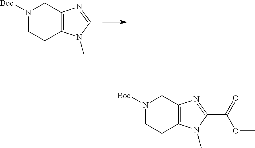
[Boc]N1CCC2=C(C1)N=CN2C.[Boc]N1CCC2=C(C1)N=C(C(=O)OC)N2C
